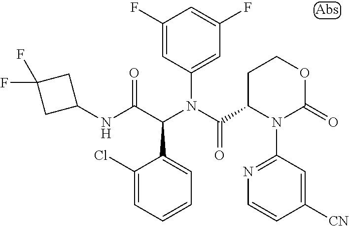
C1(F)=CC(N(C(C2CCOC(=O)N2C2=NC=CC([CN])=C2)=O)C(C(NC2CC(F)(F)C2)=O)C2=CC=CC=C2Cl)=CC(F)=C1
